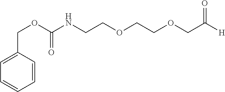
C1=CC(COC(NCCOCCOCC([H])=O)=O)=CC=C1
